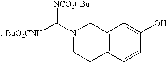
N1(C([t-BuO2CNH])=[NCO2t-Bu])CCC2=C(C1)C=C(O)C=C2
